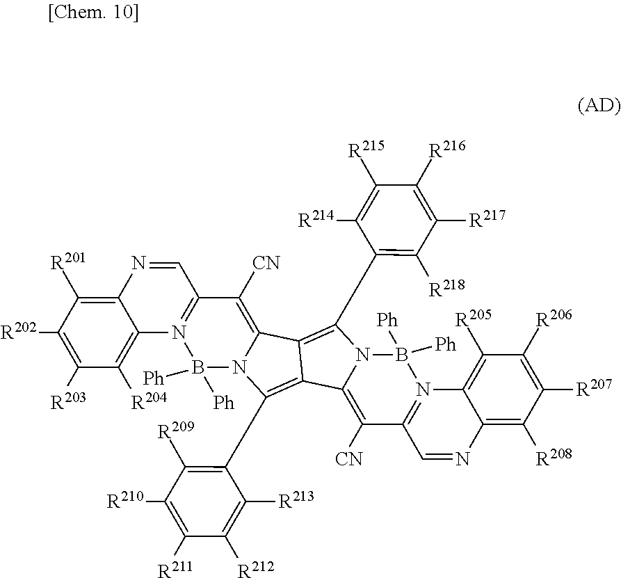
C12=C([R201])C([R202])=C([R203])C([R204])=C1N1=C(C=N2)C([CN])=C2N(B1([Ph])[Ph])C(C1=C([R209])C([R210])=C([R211])C([R212])=C1[R213])=C1C3=C([CN])C4=N(C5=C([R205])C([R206])=C([R207])C([R208])=C5N=C4)B([Ph])([Ph])N3C(C3=C([R218])C([R217])=C([R216])C([R215])=C3[R214])=C21
